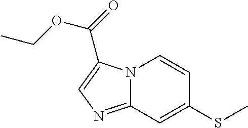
S(C)C1=CC2=NC=C(C(=O)OCC)N2C=C1
